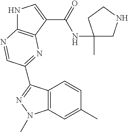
N1C2=C(C(C(=O)NC3(C)CNCC3)=C1)N=C(C1=NN(C)C3=C1C=CC(C)=C3)C=N2
